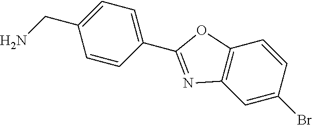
N1=C(C2=CC=C(CN)C=C2)OC2=C1C=C(Br)C=C2
